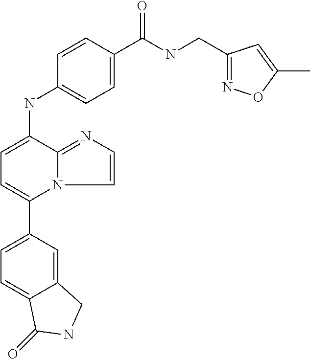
C1(C2=CC=C(NC3=CC=C(C(NCC4=NOC(C)=C4)=O)C=C3)C3=NC=CN23)=CC=C2C(=C1)CNC2=O
